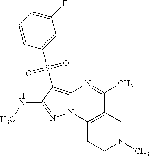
N1=C(NC)C(S(C2=CC(F)=CC=C2)(=O)=O)=C2N1C1=C(C(C)=N2)CN(C)CC1
